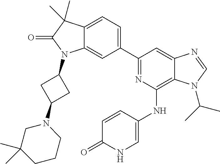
C12=CC=C(C3=NC(NC4=CNC(=O)C=C4)=C4C(=C3)N=CN4C(C)C)C=C1N(C1CC(N3CC(C)(C)CCC3)C1)C(=O)C2(C)C
